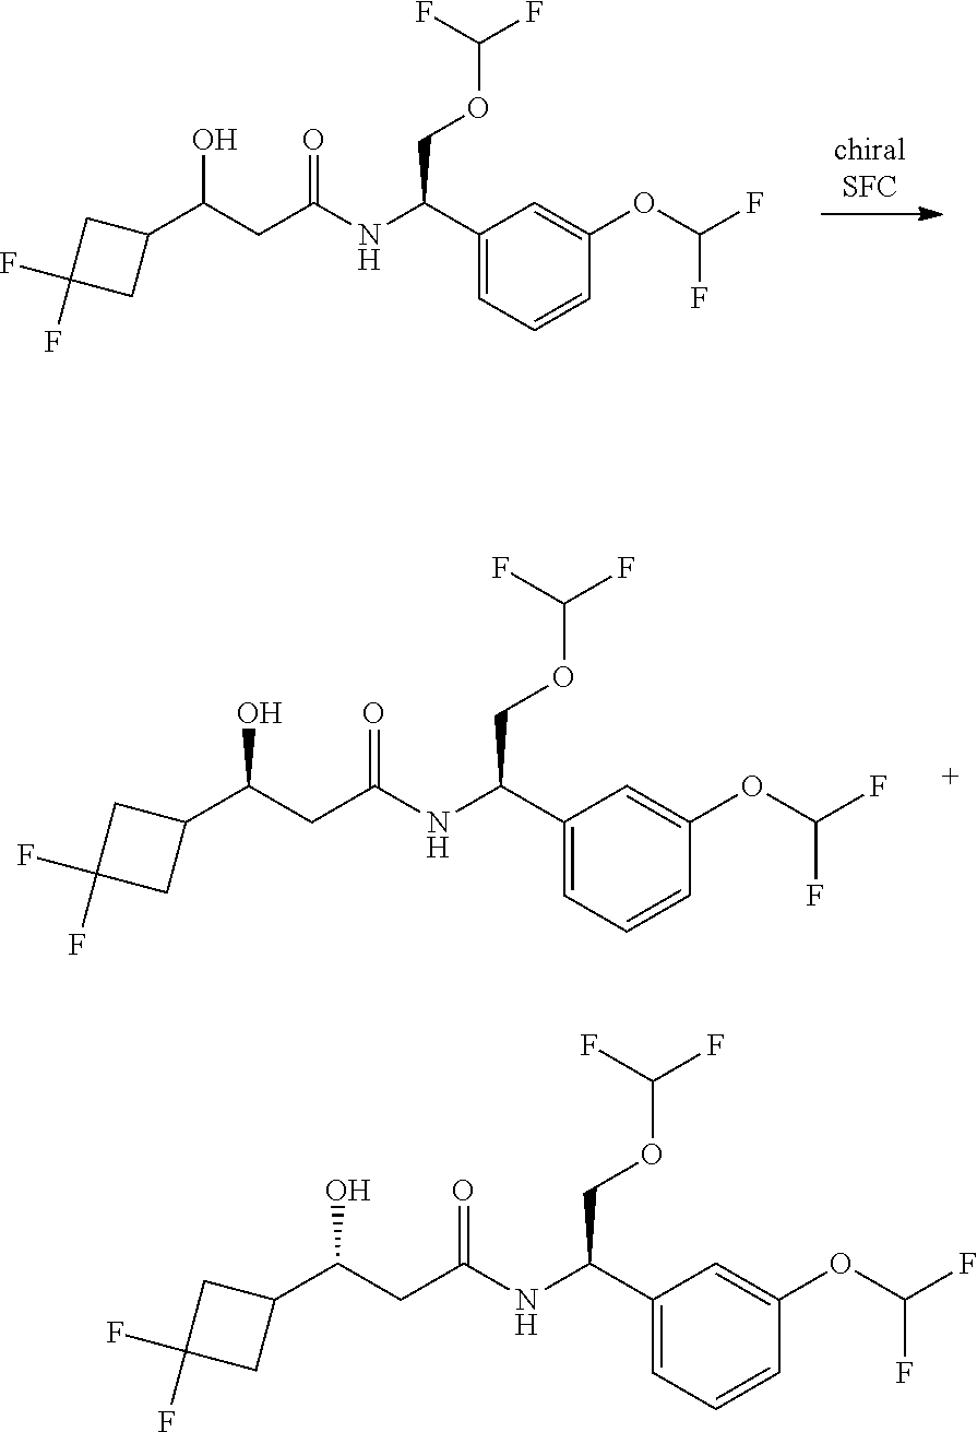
C(O)(CC(=O)NC(C1=CC=CC(OC(F)F)=C1)COC(F)F)C1CC(F)(F)C1.C(CC(=O)NC(C1=CC=CC(OC(F)F)=C1)COC(F)F)(O)C1CC(F)(F)C1.C1(C(O)CC(=O)NC(C2=CC=CC(OC(F)F)=C2)COC(F)F)CC(F)(F)C1
